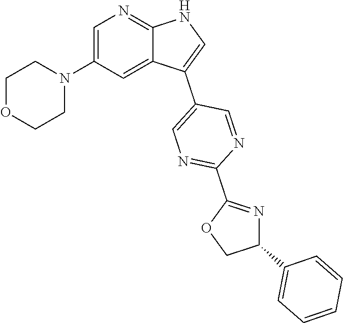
C1OCCN(C2=CN=C3C(=C2)C(C2=CN=C(C4=NC(C5=CC=CC=C5)CO4)N=C2)=CN3)C1
